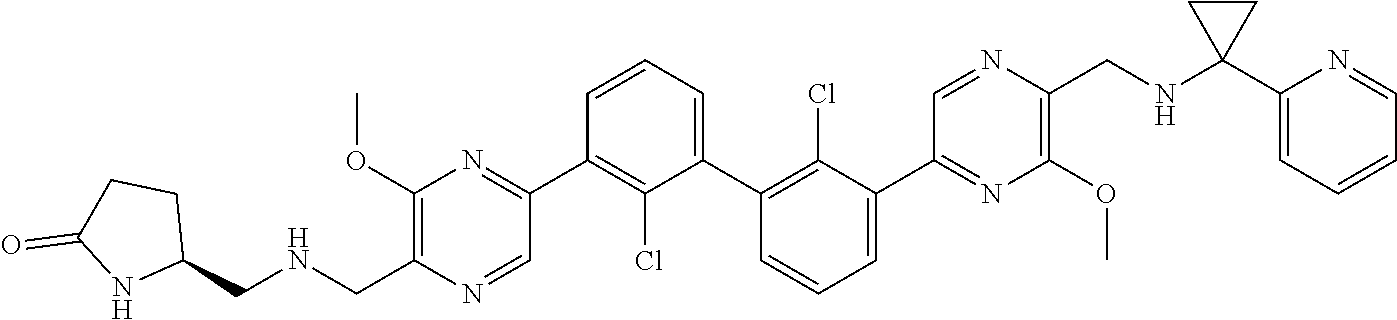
C1(OC)=C(C[HN]CC2CCC(=O)N2)N=CC(C2=C(Cl)C(C3=C(Cl)C(C4=NC(OC)=C(CNC5(C6=CC=CC=N6)CC5)N=C4)=CC=C3)=CC=C2)=N1
